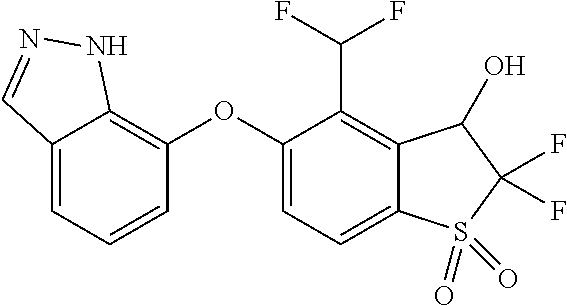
O(C1=C2C(=CC=C1)C=NN2)C1=CC=C2C(=C1C(F)F)C(O)C(F)(F)S2(=O)=O
